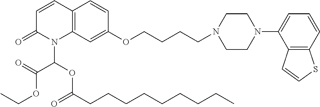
C12=C(C=C(OCCCCN3CCN(C4=CC=CC5=C4C=CS5)CC3)C=C1)N(C(OC(CCCCCCCCC)=O)C(=O)OCC)C(=O)C=C2
